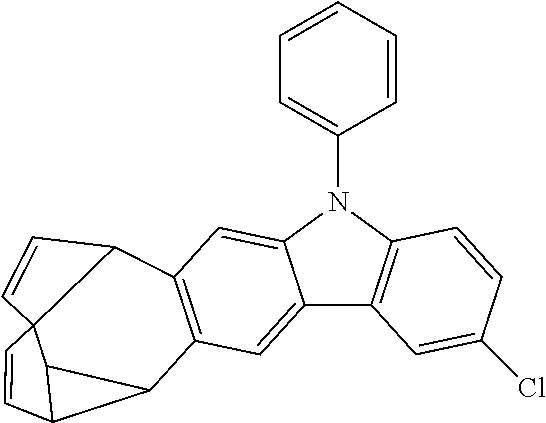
C12=CC3=C(C=C1N(C1=CC=CC=C1)C1=C2C=C(Cl)C=C1)C1C=CC12C1C3C1C=C2
